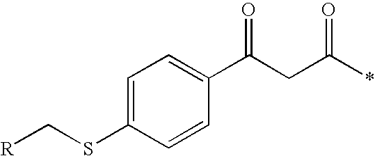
C(SC1=CC=C(C(CC(*)=O)=O)C=C1)[R]
